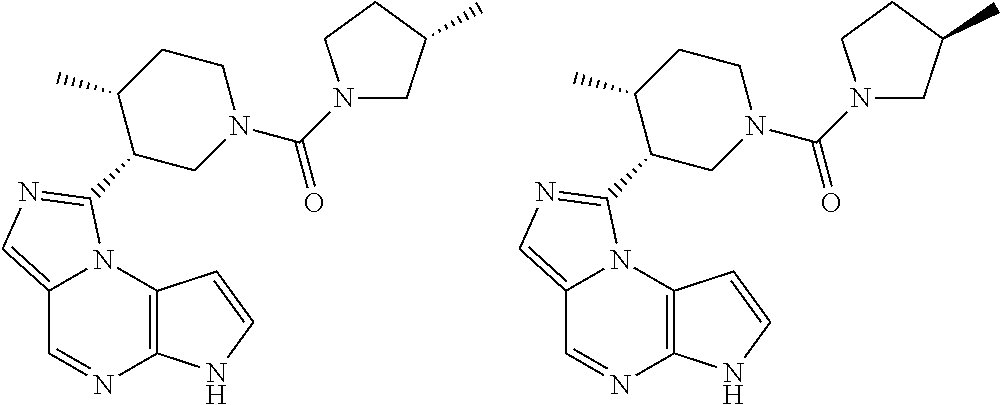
C12=CN=C(C3CN(C(=O)N4CC(C)CC4)CCC3C)N1C1=C(N=C2)NC=C1.C12=CN=C(C3CN(C(=O)N4CC(C)CC4)CCC3C)N1C1=C(N=C2)NC=C1
